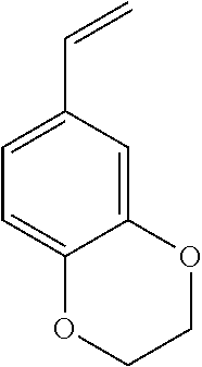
C=CC1=CC=C2C(=C1)OCCO2
